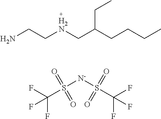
NCC[H2N]CC(CCCC)CC.[N-](S(C(F)(F)F)(=O)=O)S(C(F)(F)F)(=O)=O
